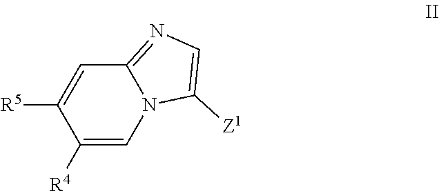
C12=NC=C([Z1])N1C=C([R4])C([R5])=C2
